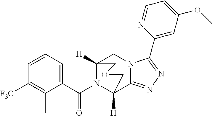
C1=CC=C(C(N2C3([H])C4=NN=C(C5=CC(OC)=CC=N5)N4CC2([H])COC3)=O)C(C)=C1[F3C]
